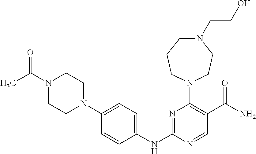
C1(NC2=NC(N3CCN(CCO)CCC3)=C(C(N)=O)C=N2)=CC=C(N2CCN(C(C)=O)CC2)C=C1
